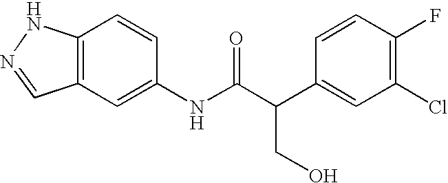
C12=C(C=C(NC(C(C3=CC(Cl)=C(F)C=C3)CO)=O)C=C1)C=NN2
